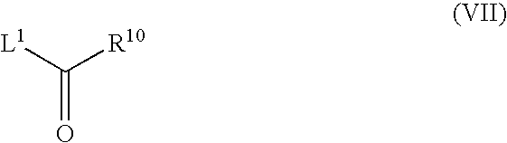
[L1]C([R10])=O
